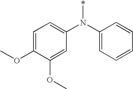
C1=C(OC)C(OC)=CC(N(*)C2=CC=CC=C2)=C1
